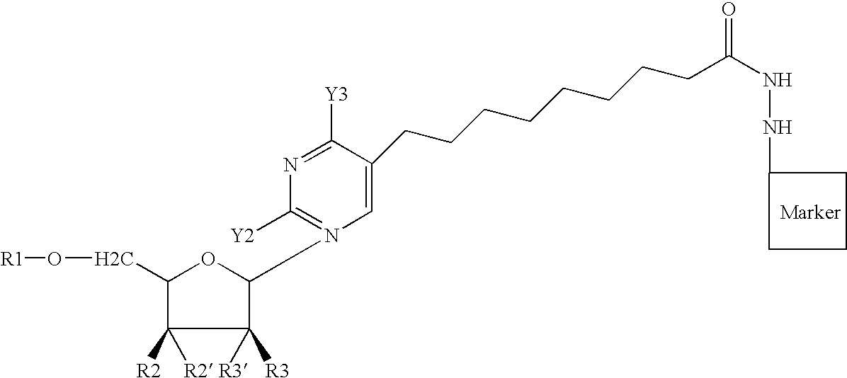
C1(CO[R1])C([R2])([R2])C([R3])([R3])C(N2=C([Y2])N=C([Y3])C(CCCCCCCCC(NNC3CCC3)=O)=C2)O1
